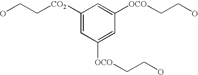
C1([CO2]CCO)=CC([OCO]CCO)=CC([OCO]CCO)=C1
